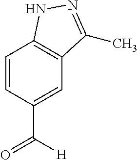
C1=CC(C([H])=O)=CC2=C1NN=C2C
